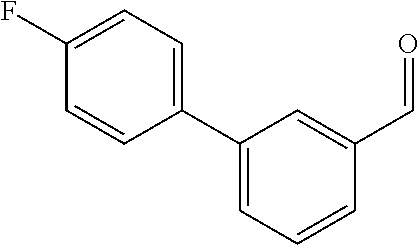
C1(C2=CC=CC(C=O)=C2)=CC=C(F)C=C1
